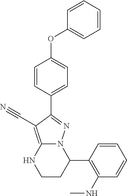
C1=CC(C2=NN3C(=C2C#N)NCCC3C2=C(NC)C=CC=C2)=CC=C1OC1=CC=CC=C1
